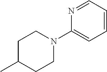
N1=CC=CC=C1N1CCC(C)CC1
